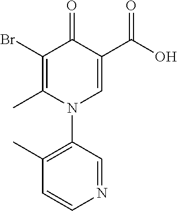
C1(Br)=C(C)N(C2=C(C)C=CN=C2)C=C(C(O)=O)C1=O
